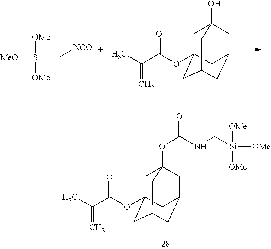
[MeO][Si]([OMe])([OMe])C[NCO].CC(C(OC12CC3(O)CC(CC(C1)C3)C2)=O)=C.CC(C(OC12CC3(OC(NC[Si]([OMe])([OMe])[OMe])=O)CC(CC(C1)C3)C2)=O)=C
